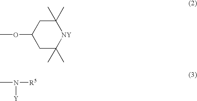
C1(C)(C)CC(OC)CC(C)(C)[NY]1.CN([R5])[Y]
